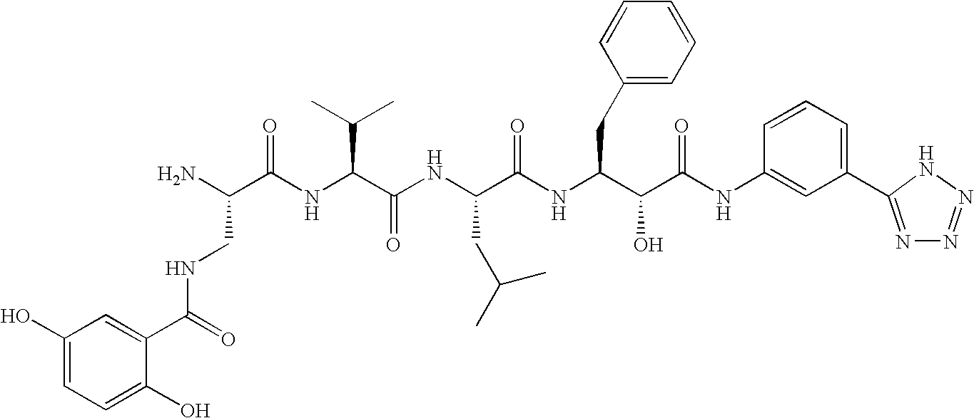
N(C(=O)C1=CC(O)=CC=C1O)CC(N)C(=O)NC(C(C)C)C(=O)NC(CC(C)C)C(=O)NC(CC1=CC=CC=C1)C(O)C(=O)NC1=CC(C2=NN=NN2)=CC=C1
